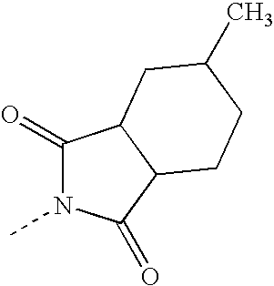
C1(=O)N(C)C(=O)C2C1CC(C)CC2
